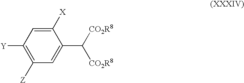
C1(C([CO2R8])[CO2R8])=CC([Z])=C([Y])C=C1[X]
